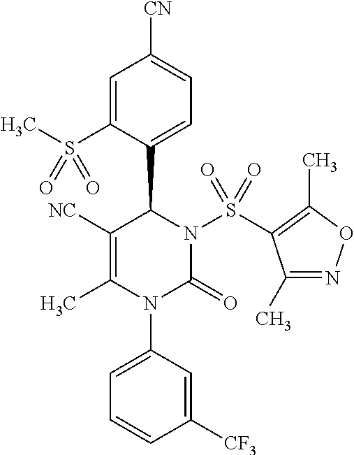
C1=C(S(C)(=O)=O)C(C2N(S(=O)(=O)C3=C(C)ON=C3C)C(=O)N(C3=CC=CC([CF3])=C3)C(C)=C2[NC])=CC=C1[CN]
